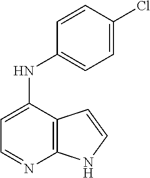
C1=C(NC2=CC=C(Cl)C=C2)C2=C(N=C1)NC=C2
